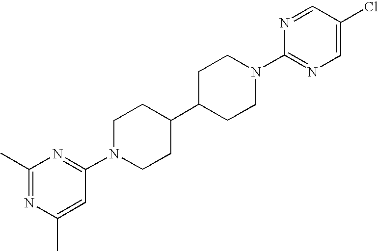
C1(C)=NC(C)=CC(N2CCC(C3CCN(C4=NC=C(Cl)C=N4)CC3)CC2)=N1
